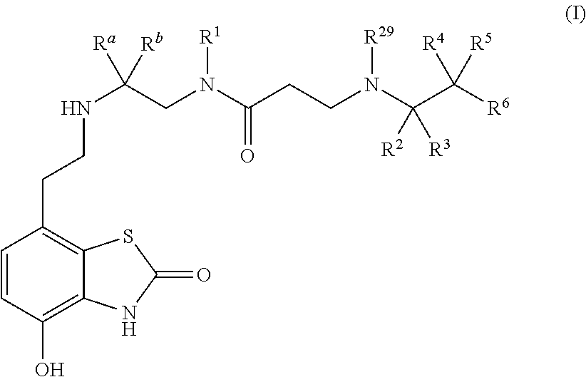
C1=CC(O)=C2C(=C1CCNC([Ra])(CN(C(CCN(C(C([R6])([R4])[R5])([R2])[R3])[R29])=O)[R1])[Rb])SC(=O)N2
